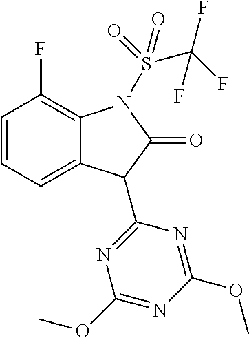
C1=CC=C2C(=C1F)N(S(=O)(=O)C(F)(F)F)C(=O)C2C1=NC(OC)=NC(OC)=N1
